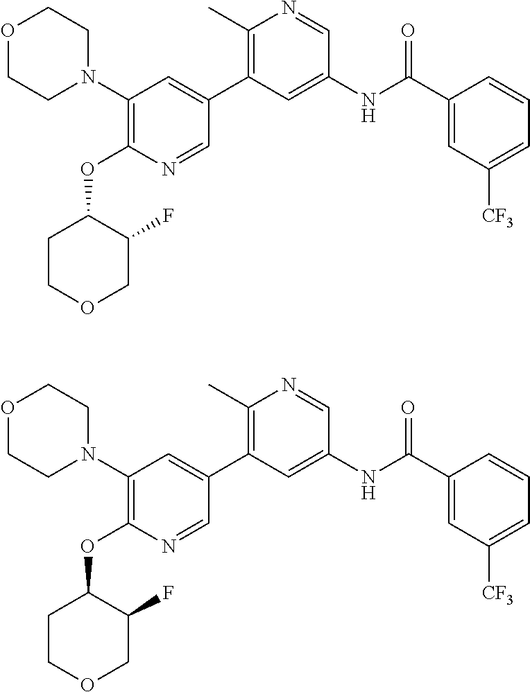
C1(N2CCOCC2)=C(OC2CCOCC2F)N=CC(C2=C(C)N=CC(NC(C3=CC([CF3])=CC=C3)=O)=C2)=C1.C1(N2CCOCC2)=C(OC2CCOCC2F)N=CC(C2=C(C)N=CC(NC(C3=CC([CF3])=CC=C3)=O)=C2)=C1
